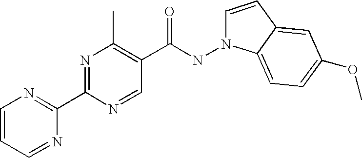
N1=C(C2=NC=CC=N2)N=CC(C(NN2C=CC3=CC(OC)=CC=C23)=O)=C1C
